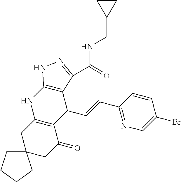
C12=C(CC3(CC1=O)CCCC3)NC1=C(C2C=CC2=NC=C(Br)C=C2)C(C(NCC2CC2)=O)=NN1
